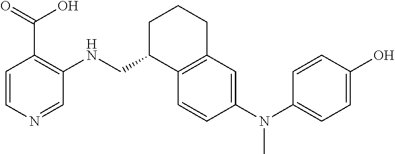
C1=CN=CC(NCC2C3=C(CCC2)C=C(N(C2=CC=C(O)C=C2)C)C=C3)=C1C(=O)O
